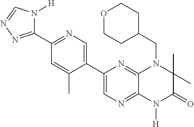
C1(C2=NN=CN2[H])=NC=C(C2=CN=C3C(=N2)N(CC2CCOCC2)C(C)(C)C(=O)N3[H])C(C)=C1
